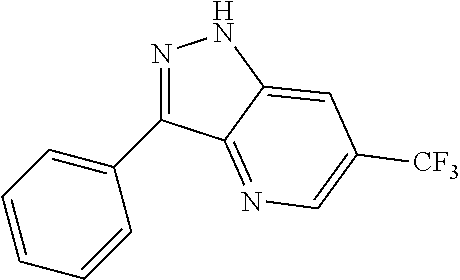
N1=C(C2=CC=CC=C2)C2=NC=C([CF3])C=C2N1
